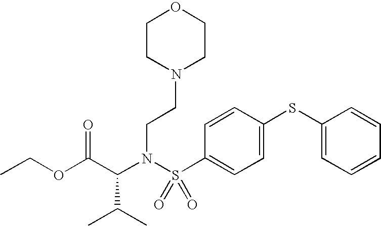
C(N(S(C1=CC=C(SC2=CC=CC=C2)C=C1)(=O)=O)CCN1CCOCC1)(C(OCC)=O)C(C)C
